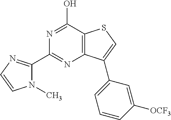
C12=C(C(O)=NC(C3=NC=CN3C)=N1)SC=C2C1=CC=CC([OCF3])=C1
